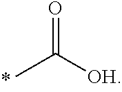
O=C(C)[OH]
